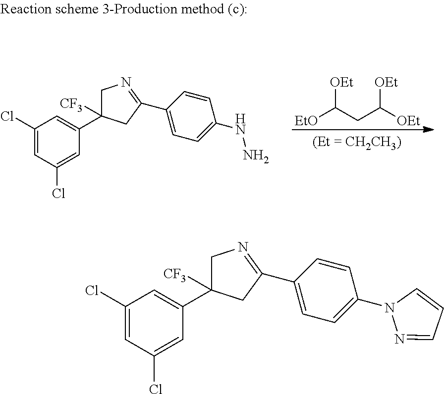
C1(Cl)=CC(Cl)=CC(C2([CF3])CN=C(C3=CC=C(NN)C=C3)C2)=C1.[OEt]C(CC([OEt])[OEt])[EtO].C1(Cl)=CC(Cl)=CC(C2([CF3])CN=C(C3=CC=C(N4C=CC=N4)C=C3)C2)=C1
